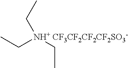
CC[NH+ CF3CF2CF2CF2SO3-](CC)CC
